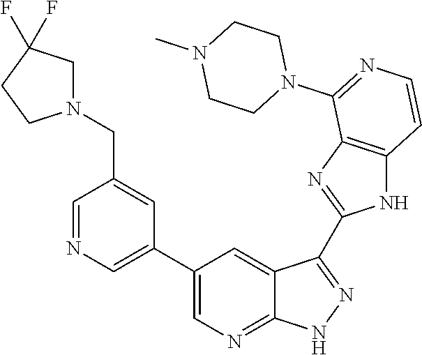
C1=NC=C(C2=CN=C3C(=C2)C(C2=NC4=C(N2)C=CN=C4N2CCN(C)CC2)=NN3)C=C1CN1CC(F)(F)CC1
